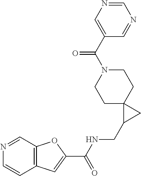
C12=C(C=C(C(NCC3CC34CCN(C(C3=CN=CN=C3)=O)CC4)=O)O1)C=CN=C2
